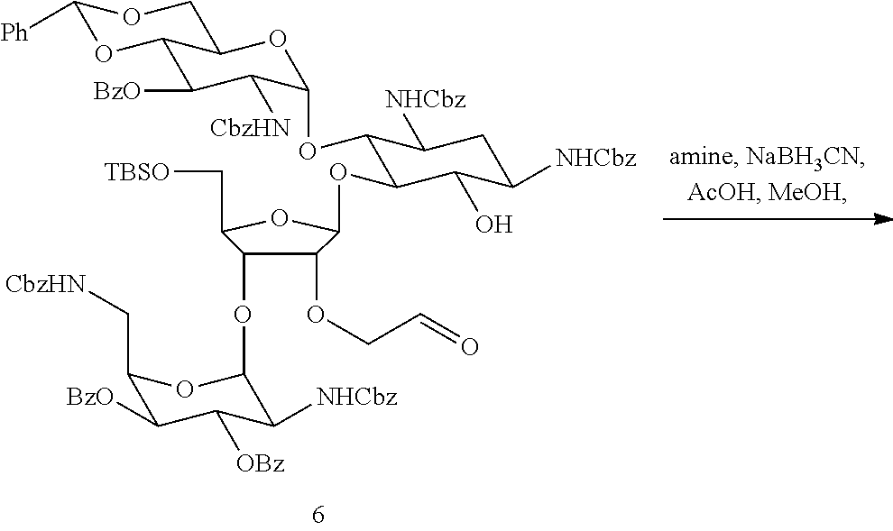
C1([Ph])OC2C([BzO])C([CbzHN])C(OC3C(OC4C(OCC=O)C(OC5C([NHCbz])C([OBz])C([BzO])C(C[CbzHN])O5)C(C[TBSO])O4)C(O)C([NHCbz])CC3[NHCbz])OC2CO1
